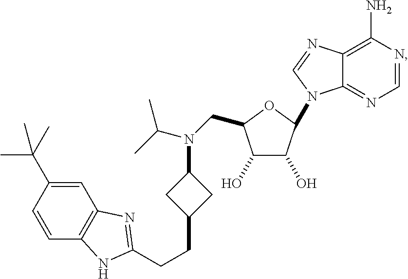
C12=C(N)N=CN=C1N(C1C(O)C(O)C(CN(C(C)C)C3CC(CCC4=NC5=C(C=CC(C(C)(C)C)=C5)N4)C3)O1)C=N2
